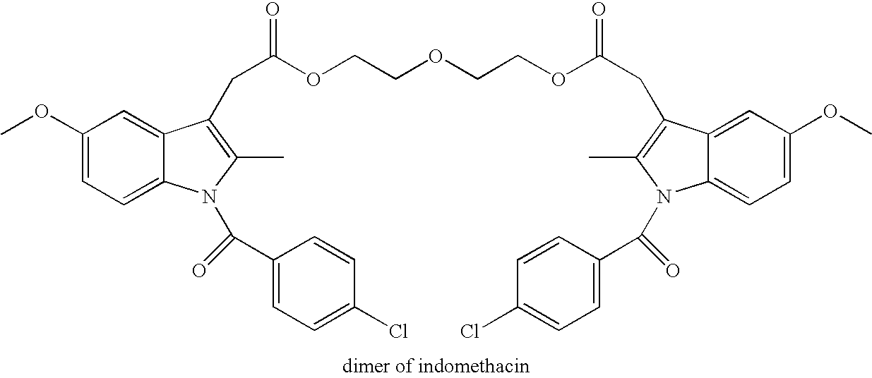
C1(OC)=CC=C2C(=C1)C(CC(=O)OCCOCCOC(CC1=C(C)N(C(C3=CC=C(Cl)C=C3)=O)C3=CC=C(OC)C=C31)=O)=C(C)N2C(C1=CC=C(Cl)C=C1)=O
